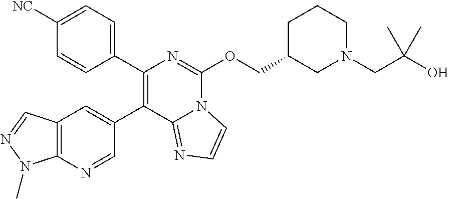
C1(C2=CC3=C(N=C2)N(C)N=C3)=C(C2=CC=C([NC])C=C2)N=C(OCC2CCCN(CC(O)(C)C)C2)N2C1=NC=C2
